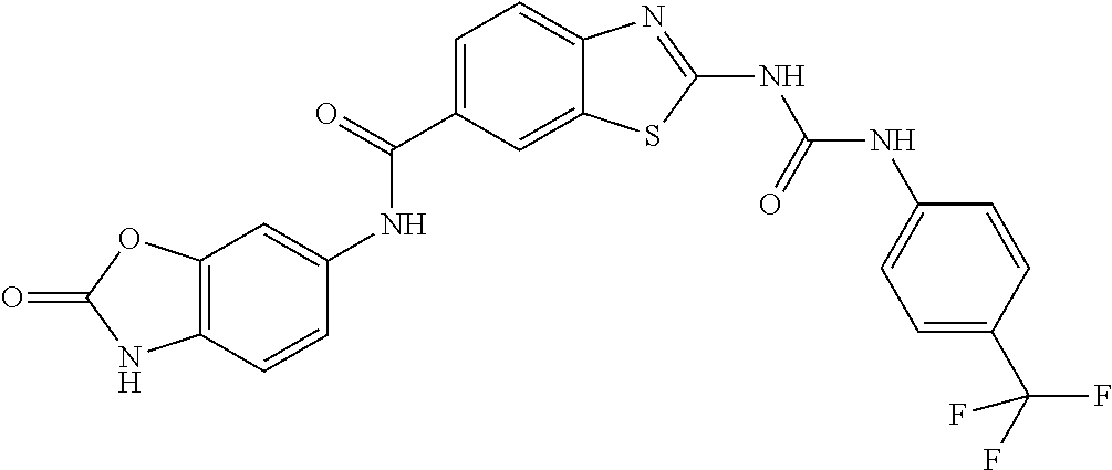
O=C(C1=CC=C2C(=C1)SC(NC(NC1=CC=C(C(F)(F)F)C=C1)=O)=N2)NC1=CC2=C(C=C1)NC(=O)O2
